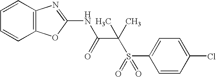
C1=CC2=C(C=C1)N=C(NC(=O)C(S(C1=CC=C(Cl)C=C1)(=O)=O)(C)C)O2
